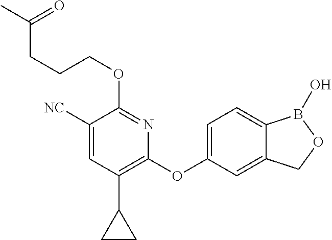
C1([NC])=CC(C2CC2)=C(OC2=CC=C3C(=C2)COB3O)N=C1OCCCC(=O)C
